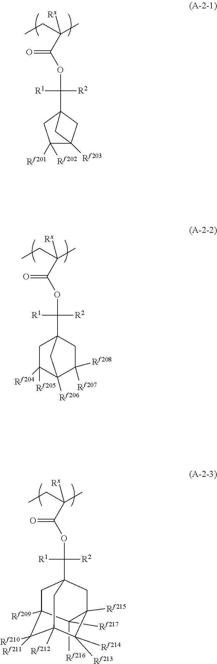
C(C12CC([Rf201])([Rf202])C([Rf203])(C1)C2)([R2])([R1])OC(C(C)(CC)[Rx])=O.C(C12CC([Rf204])([Rf205])C([Rf206])(C([Rf207])([Rf208])C1)C2)([R2])([R1])OC(C(C)(CC)[Rx])=O.C1([Rf216])([Rf217])C2([Rf209])CC3(C([R2])([R1])OC(C(C)(CC)[Rx])=O)CC1([Rf215])C([Rf213])([Rf214])C([Rf212])(C2([Rf210])[Rf211])C3
